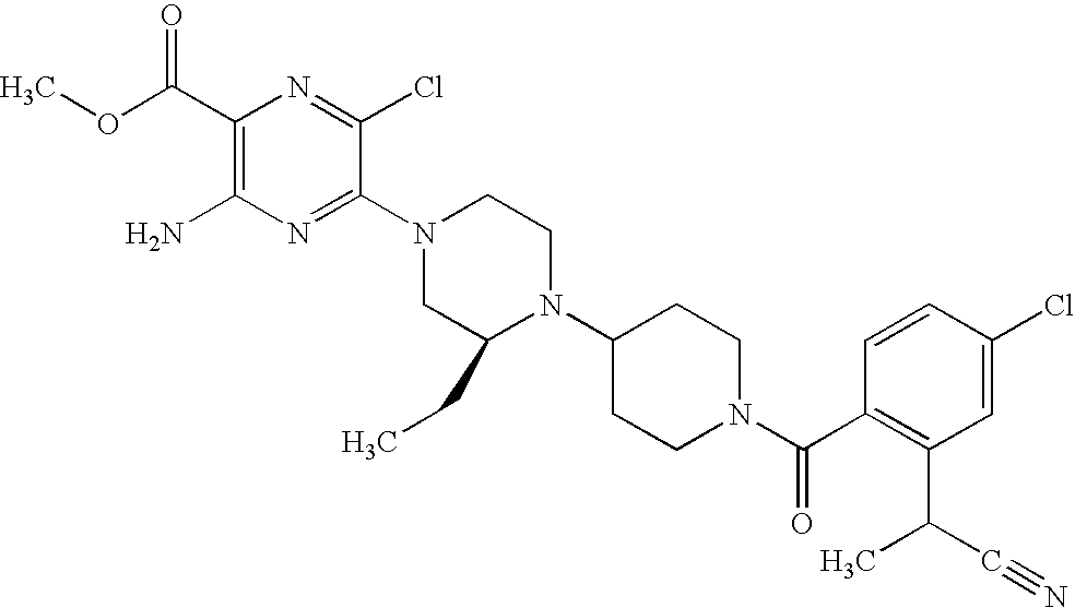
C1(C(OC)=O)=C(N)N=C(N2CC(CC)N(C3CCN(C(C4=C(C(C)C#N)C=C(Cl)C=C4)=O)CC3)CC2)C(Cl)=N1
